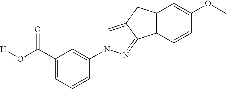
C1=C2C(=NN1C1=CC(C(O[H])=O)=CC=C1)C1=C(C2)C=C(OC)C=C1
